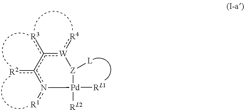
[R2]c1c([R3])[W](:[R4])[Z]([L])[Pd]([RL1])([RL2])n1[R1]
